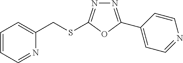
N1=C(C2=CC=NC=C2)OC(SCC2=CC=CC=N2)=N1
